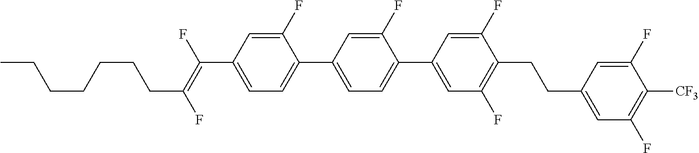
C1(F)=CC(C(=C(F)CCCCCCC)F)=CC=C1C1=CC=C(C2=CC(F)=C(CCC3=CC(F)=C([CF3])C(F)=C3)C(F)=C2)C(F)=C1
